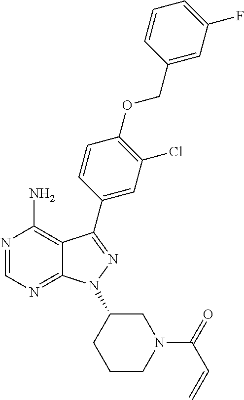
N1=CN=C2C(=C1N)C(C1=CC(Cl)=C(OCC3=CC(F)=CC=C3)C=C1)=NN2C1CCCN(C(C=C)=O)C1
